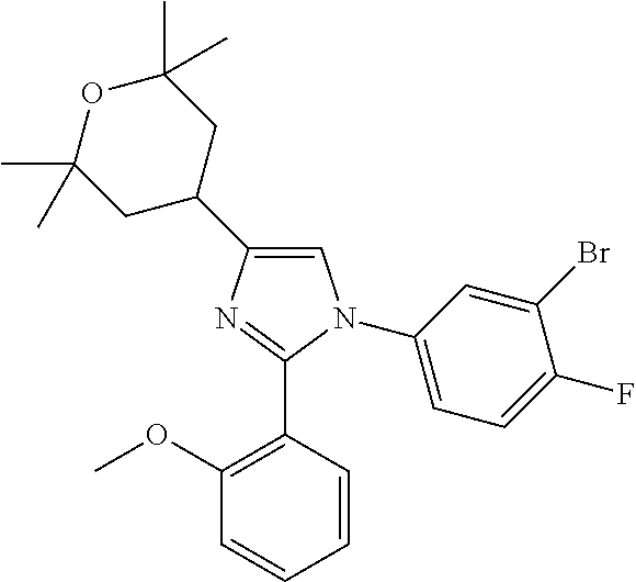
C1(C2CC(C)(C)OC(C)(C)C2)=CN(C2=CC=C(F)C(Br)=C2)C(C2=C(OC)C=CC=C2)=N1
